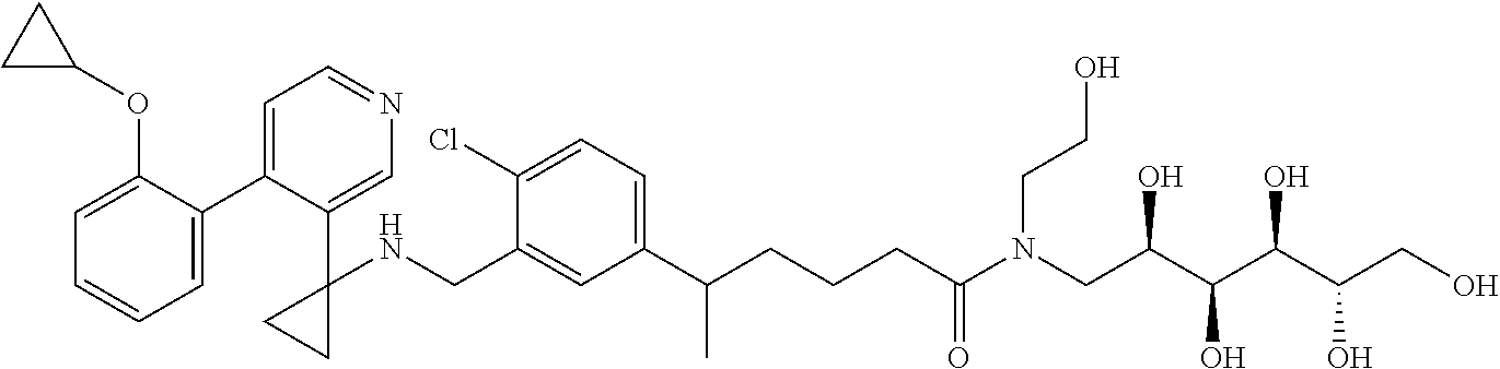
C1(C2=CC=NC=C2C2(NCC3=CC(C(CCCC(N(CC(C(C(C(CO)O)O)O)O)CCO)=O)C)=CC=C3Cl)CC2)=CC=CC=C1OC1CC1
